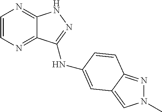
C1=CN=C2C(=N1)NN=C2NC1=CC2=CN(C)N=C2C=C1
